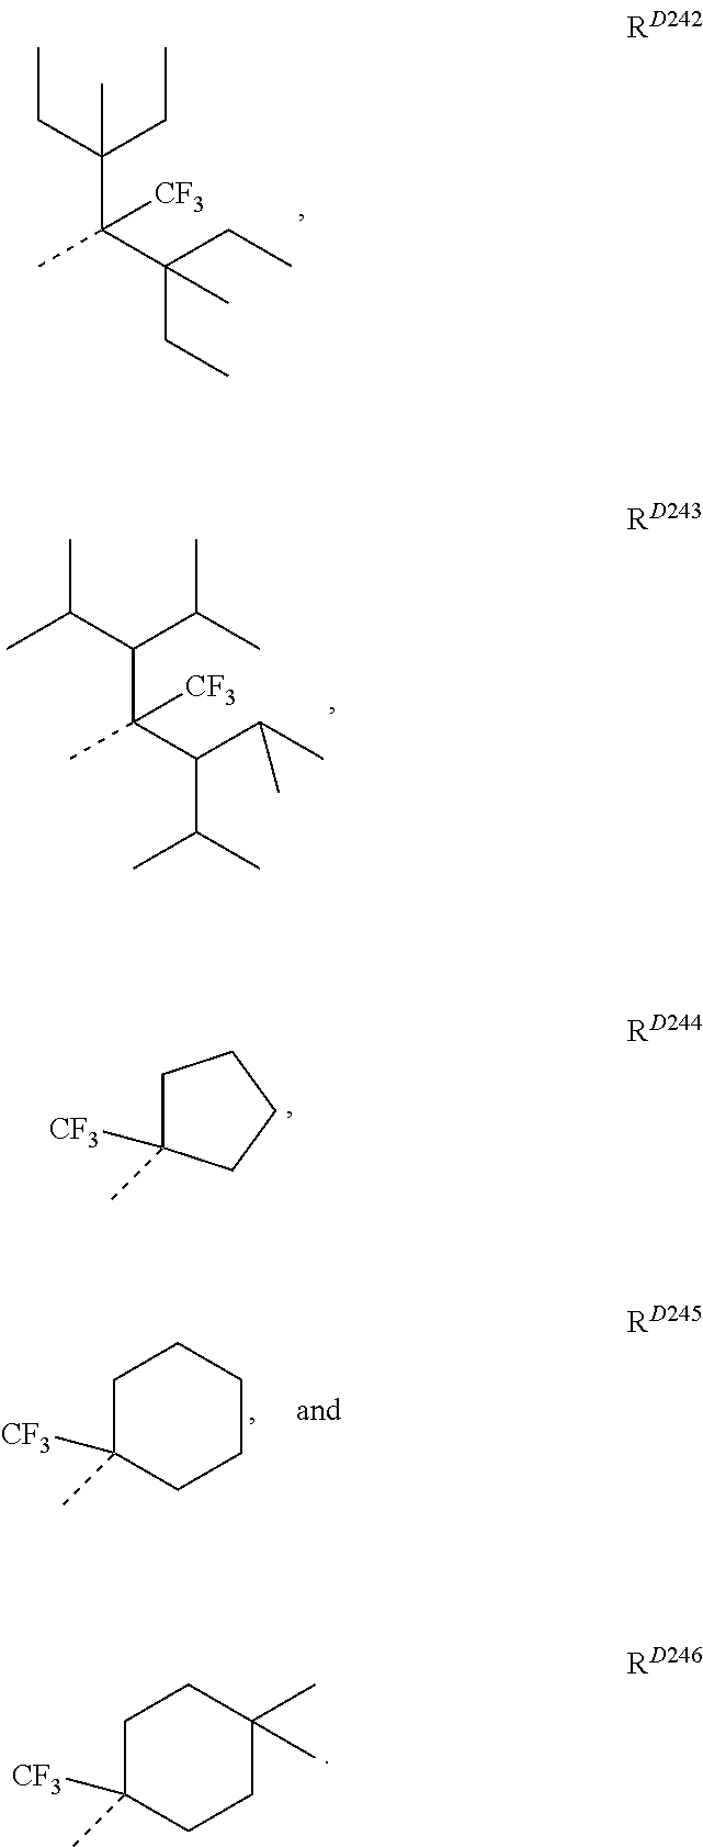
C(C([CF3])(C)C(CC)(CC)C)(CC)(CC)C.C(C([CF3])(C)C(C(C)C)C(C)C)(C(C)C)C(C)C.C1C([CF3])(C)CCC1.C1C([CF3])(C)CCCC1.C1C([CF3])(C)CCC(C)(C)C1
